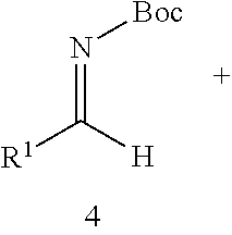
[R1]C([H])=N[Boc]
